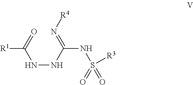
[R1]C(=O)NNC(NS(=O)(=O)[R3])=N[R4]
